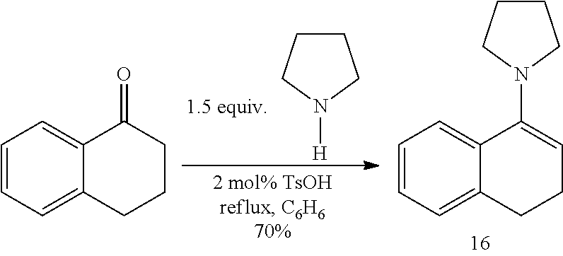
C1CCN([H])C1.C1=CC=C2C(=C1)C(=O)CCC2.C1=CC=C2C(=C1)C(N1CCCC1)=CCC2
